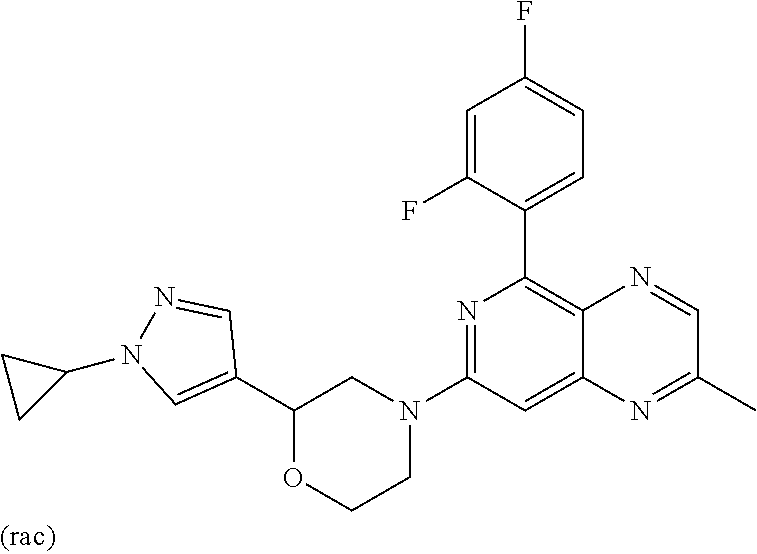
C1(C2=CN(C3CC3)N=C2)OCCN(C2=NC(C3=CC=C(F)C=C3F)=C3C(=C2)N=C(C)C=N3)C1
